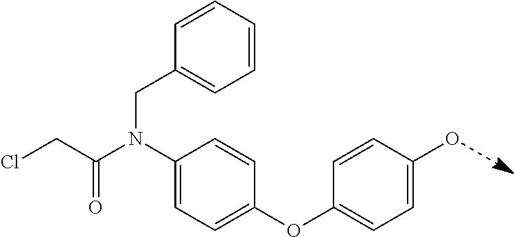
C(Cl)C(N(C1=CC=C(OC2=CC=C(O)C=C2)C=C1)CC1=CC=CC=C1)=O
